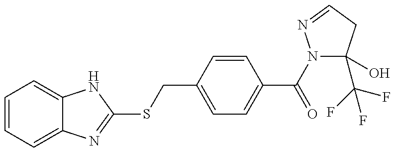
C1=CC=C2C(=C1)NC(SCC1=CC=C(C(N3C(O)(C(F)(F)F)CC=N3)=O)C=C1)=N2
